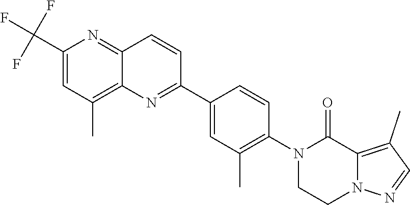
C1(C2=CC(C)=C(N3C(=O)C4=C(C)C=NN4CC3)C=C2)=NC2=C(C)C=C(C(F)(F)F)N=C2C=C1
